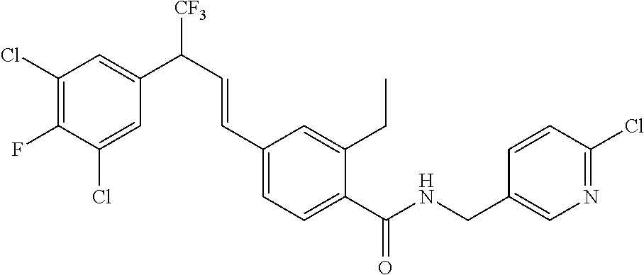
C1(Cl)=C(F)C(Cl)=CC(C(C=CC2=CC=C(C(NCC3=CN=C(Cl)C=C3)=O)C(CC)=C2)[CF3])=C1
